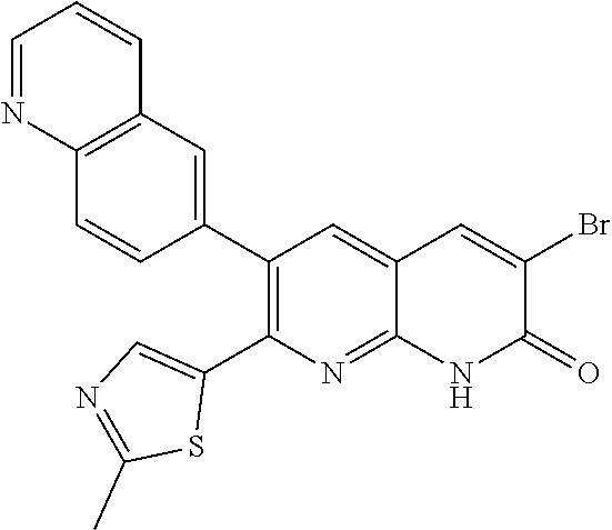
C12=C(C=C(C3=C(C4=CN=C(C)S4)N=C4C(=C3)C=C(Br)C(=O)N4)C=C1)C=CC=N2
